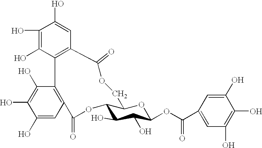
C1(O)=C(O)C2=C(C=C1O)C(=O)OCC1C(OC(=O)C3=C2C(O)=C(O)C(O)=C3)C(O)C(O)C(OC(=O)C2=CC(O)=C(O)C(O)=C2)O1
